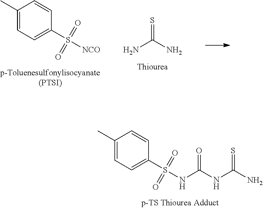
C1(C)=CC=C(S([NCO])(=O)=O)C=C1.NC(=S)N.C1(C)=CC=C(S(NC(NC(N)=S)=O)(=O)=O)C=C1
